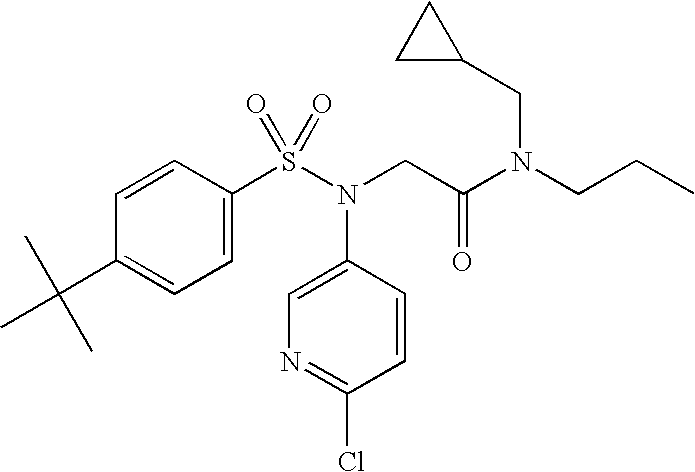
C1=C(C(C)(C)C)C=CC(S(N(CC(N(CCC)CC2CC2)=O)C2=CN=C(Cl)C=C2)(=O)=O)=C1
